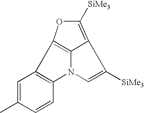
C12=C(N3C=C([SiMe3])C4=C([SiMe3])OC1=C34)C=CC(C)=C2
